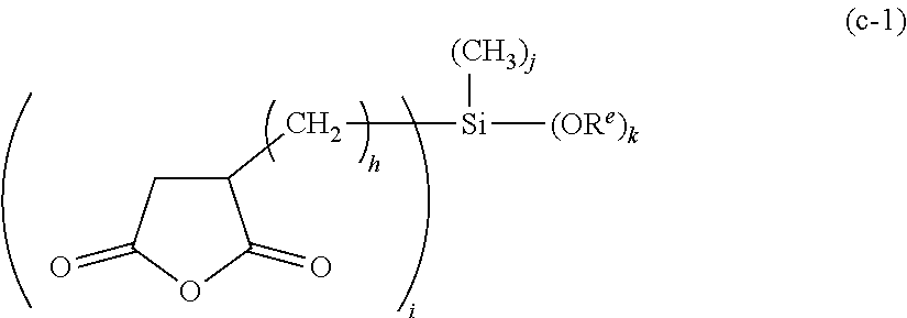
C1(C[Si]([(ORe)k])[(CH3)j])CC(=O)OC1=O
